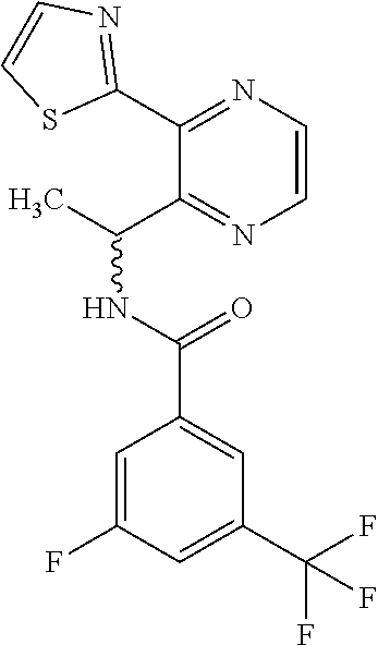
C1=C(F)C=C(C(F)(F)F)C=C1C(NC(C)C1=NC=CN=C1C1=NC=CS1)=O
